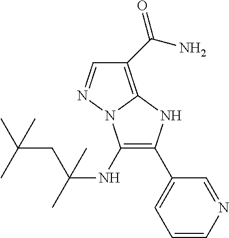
C1(C(N)=O)=C2N(N=C1)C(NC(C)(CC(C)(C)C)C)=C(C1=CC=CN=C1)N2
